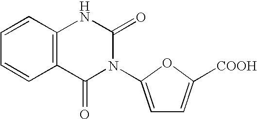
C1=CC2=C(C=C1)C(=O)N(C1=CC=C([COOH])O1)C(=O)N2
